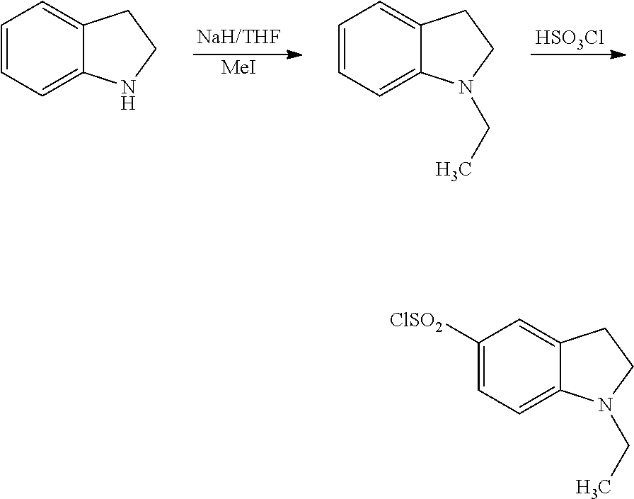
[MeI].[HSO3Cl].C1=CC=C2C(=C1)CCN2.C1=CC=C2C(=C1)CCN2CC.C1([ClSO2])=CC=C2C(=C1)CCN2CC
